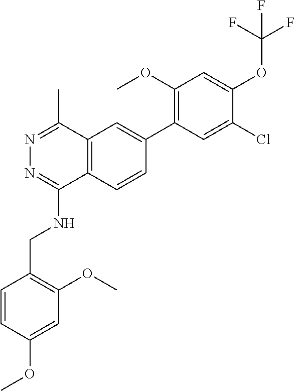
C1(OC)=C(C2=CC3=C(C=C2)C(NCC2=C(OC)C=C(OC)C=C2)=NN=C3C)C=C(Cl)C(OC(F)(F)F)=C1
